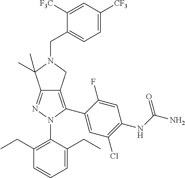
C1(CC)=C(N2C(C3=CC(Cl)=C(NC(N)=O)C=C3F)=C3C(=N2)C(C)(C)N(CC2=CC=C([CF3])C=C2[F3C])C3)C(CC)=CC=C1
